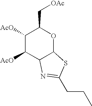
C1([AcO])C([AcO])C2C(OC1C[OAc])SC(CCC)=N2
